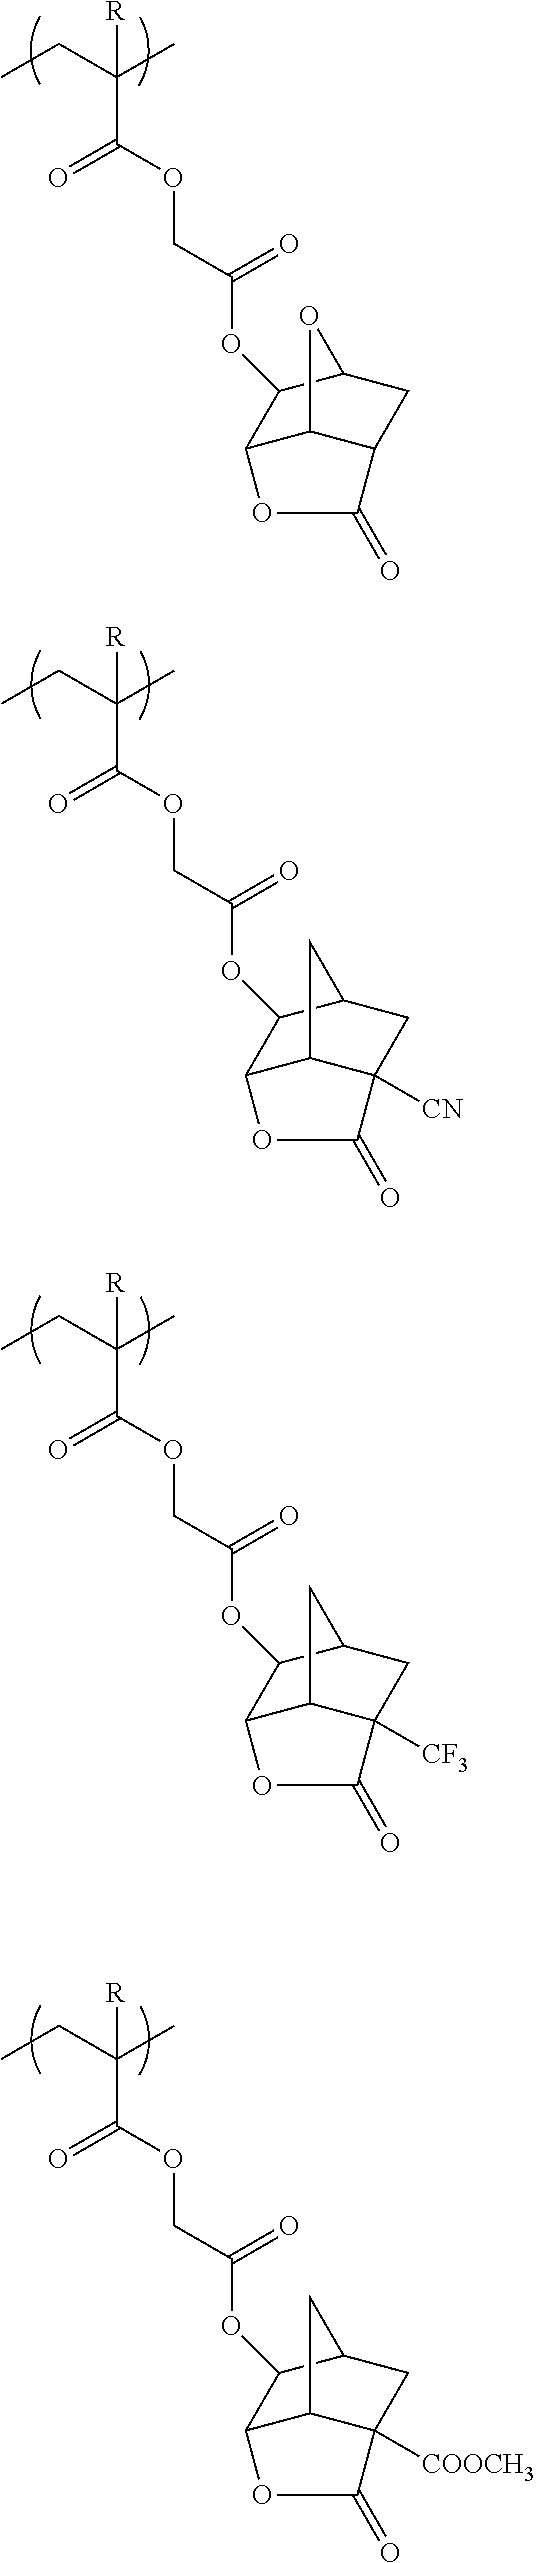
CCC(C)([R])C(=O)OCC(OC1C2C3C(CC1O3)C(=O)O2)=O.CCC(C)([R])C(=O)OCC(OC1C2C3C([CN])(CC1C3)C(=O)O2)=O.CCC(C)([R])C(=O)OCC(OC1C2C3C([CF3])(CC1C3)C(=O)O2)=O.CCC(C)([R])C(=O)OCC(OC1C2C3C([COOCH3])(CC1C3)C(=O)O2)=O
